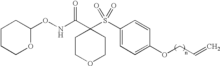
C1(ONC(C2(S(C3=CC=C(OCC=C)C=C3)(=O)=O)CCOCC2)=O)CCCCO1
